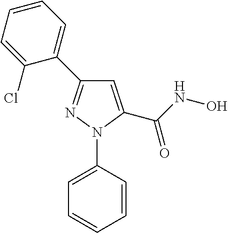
C1=C(C(NO)=O)N(C2=CC=CC=C2)N=C1C1=CC=CC=C1Cl
